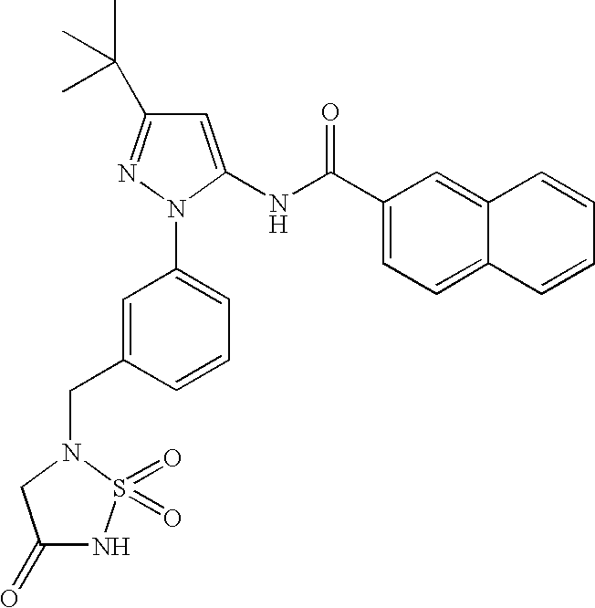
C1(C(NC2=CC(C(C)(C)C)=NN2C2=CC=CC(CN3S(=O)(=O)NC(=O)C3)=C2)=O)=CC=C2C(=C1)C=CC=C2
